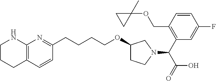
C1CCC2=C(N1)N=C(CCCCOC1CCN(C(C3=C(COC4(C)CC4)C=CC(F)=C3)C(=O)O)C1)C=C2
